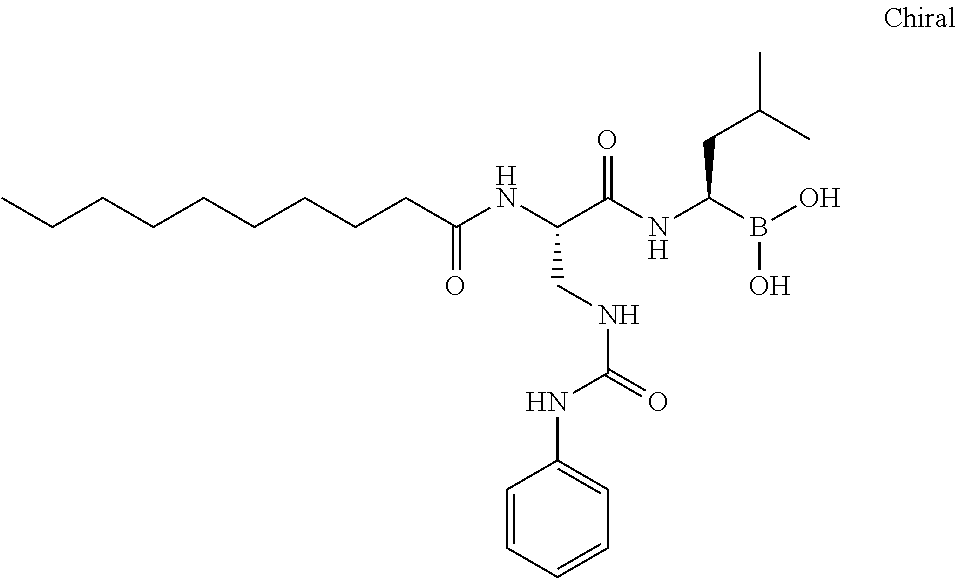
C(CCC(NC(C(NC(B(O)O)CC(C)C)=O)CNC(=O)NC1=CC=CC=C1)=O)CCCCCC
